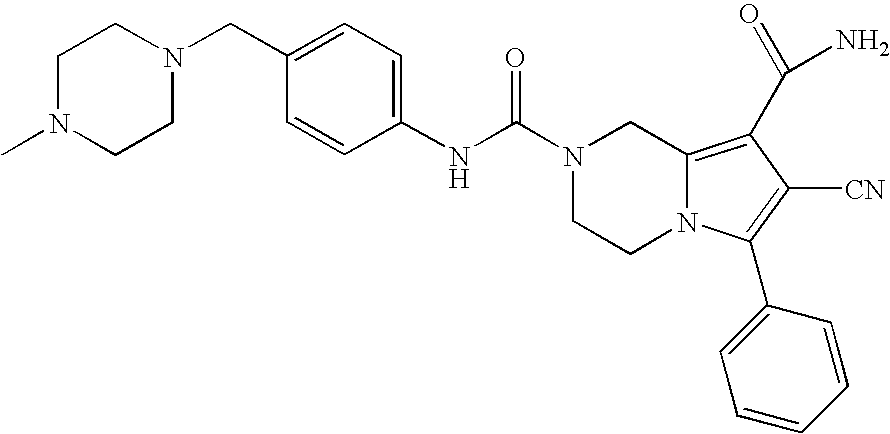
N1(C(NC2=CC=C(CN3CCN(C)CC3)C=C2)=O)CCN2C(=C(C(N)=O)C([CN])=C2C2=CC=CC=C2)C1
